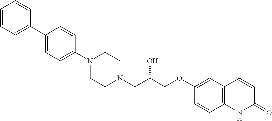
C1(C2=CC=CC=C2)=CC=C(N2CCN(CC(COC3=CC4=C(C=C3)NC(=O)C=C4)O)CC2)C=C1
